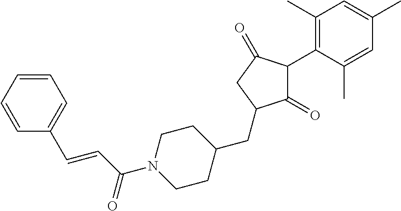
C1(=O)C(C2=C(C)C=C(C)C=C2C)C(=O)CC1CC1CCN(C(C=CC2=CC=CC=C2)=O)CC1
